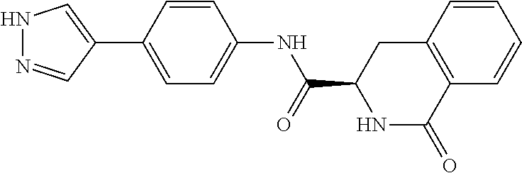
N1N=CC(C2=CC=C(NC(C3NC(=O)C4=C(C3)C=CC=C4)=O)C=C2)=C1
